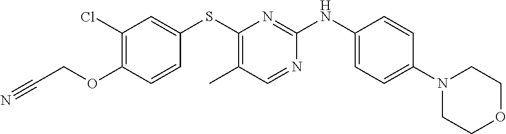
C1(N2CCOCC2)=CC=C(NC2=NC(SC3=CC(Cl)=C(OCC#N)C=C3)=C(C)C=N2)C=C1
